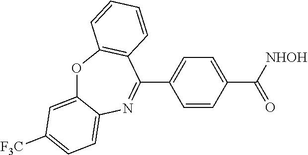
O=C(C1=CC=C(C2=NC3=CC=C([F3C])C=C3OC3=C2C=CC=C3)C=C1)[NHOH]
